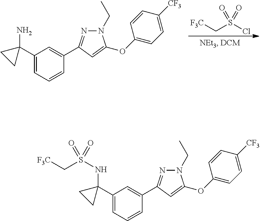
[F3C]CS(Cl)(=O)=O.C1(C2(N)CC2)=CC=CC(C2=NN(CC)C(OC3=CC=C([CF3])C=C3)=C2)=C1.C1(C2(NS(C[F3C])(=O)=O)CC2)=CC=CC(C2=NN(CC)C(OC3=CC=C([CF3])C=C3)=C2)=C1
